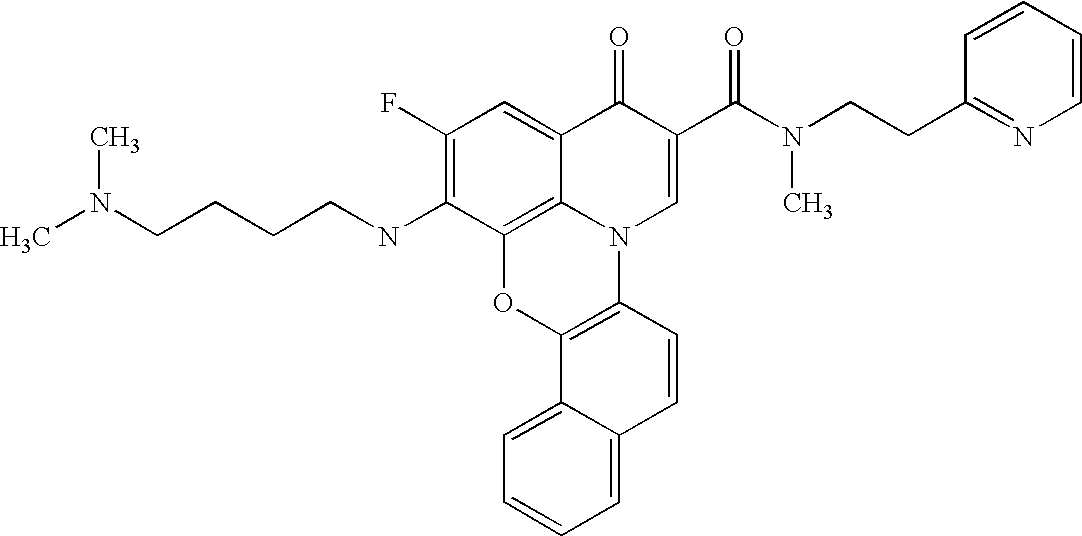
C1(F)=C(NCCCCN(C)C)C2=C3C(=C1)C(=O)C(C(N(C)CCC1=NC=CC=C1)=O)=CN3C1=C(O2)C2=CC=CC=C2C=C1
